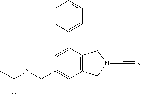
C1(C2=CC=CC=C2)=CC(CNC(=O)C)=CC2=C1CN(C#N)C2
